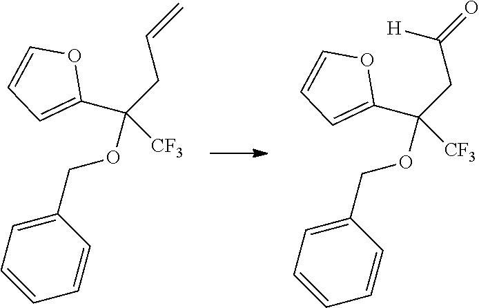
C(CC(=O)[H])(OCC1=CC=CC=C1)([CF3])C1=CC=CO1.C(CC=C)(OCC1=CC=CC=C1)([CF3])C1=CC=CO1
